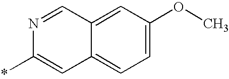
C12=CC(OC)=CC=C1C=C(*)N=C2
